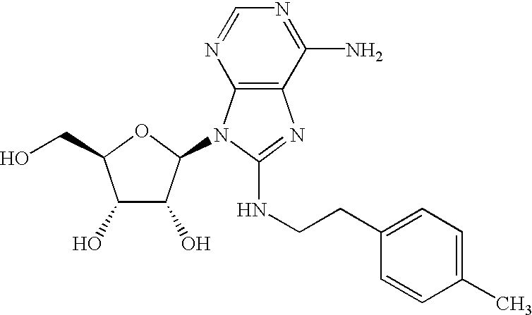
C1(O)C(O)C(N2C3=C(N=C2NCCC2=CC=C(C)C=C2)C(N)=NC=N3)OC1CO
